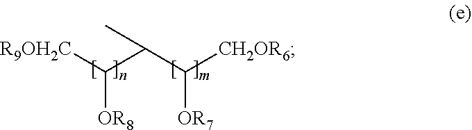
[R9OH2C]C(C(C([CH2OR6])[OR7])C)[OR8]
